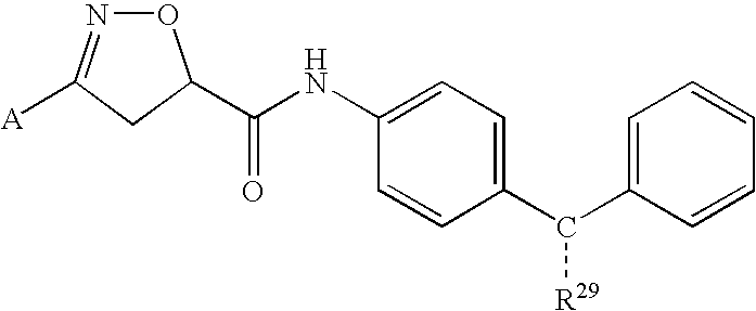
[A]C1=NOC(C(NC2=CC=C(C(C3=CC=CC=C3)[R29])C=C2)=O)C1
